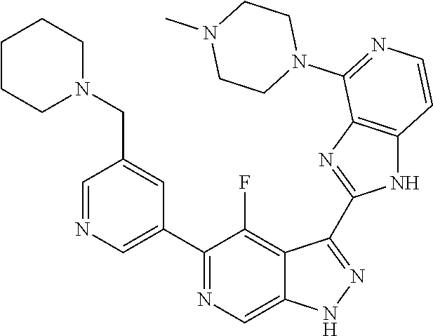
C1=NC=C(C2=NC=C3C(=C2F)C(C2=NC4=C(N2)C=CN=C4N2CCN(C)CC2)=NN3)C=C1CN1CCCCC1
